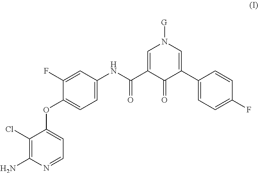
C1=C(NC(=O)C2=CN([G])C=C(C3=CC=C(F)C=C3)C2=O)C=C(F)C(OC2=CC=NC(N)=C2Cl)=C1
